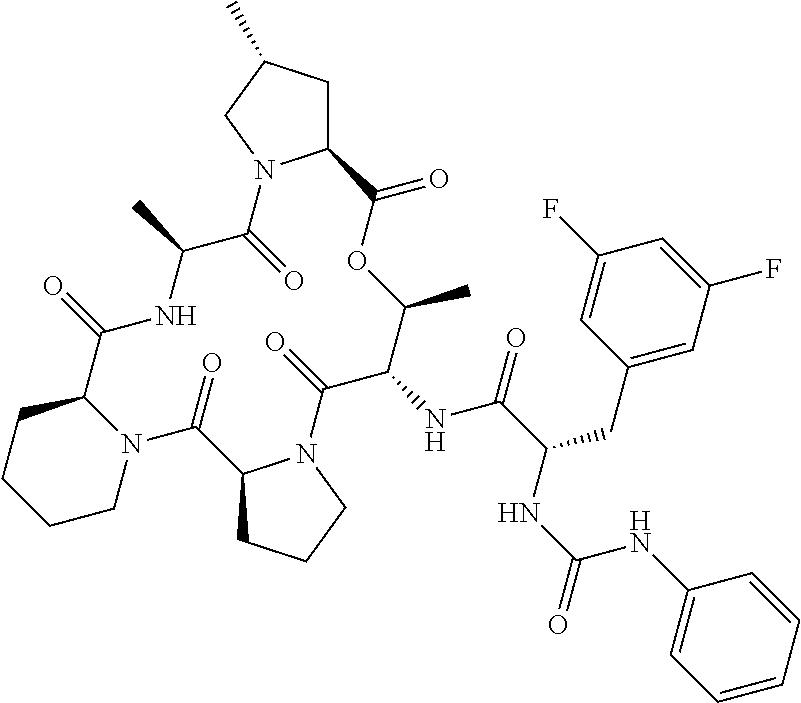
C12CC(C)CN1C(=O)C(C)NC(=O)C1CCCCN1C(=O)C1CCCN1C(=O)C(NC(=O)C(CC1=CC(F)=CC(F)=C1)NC(=O)NC1=CC=CC=C1)C(C)OC2=O
